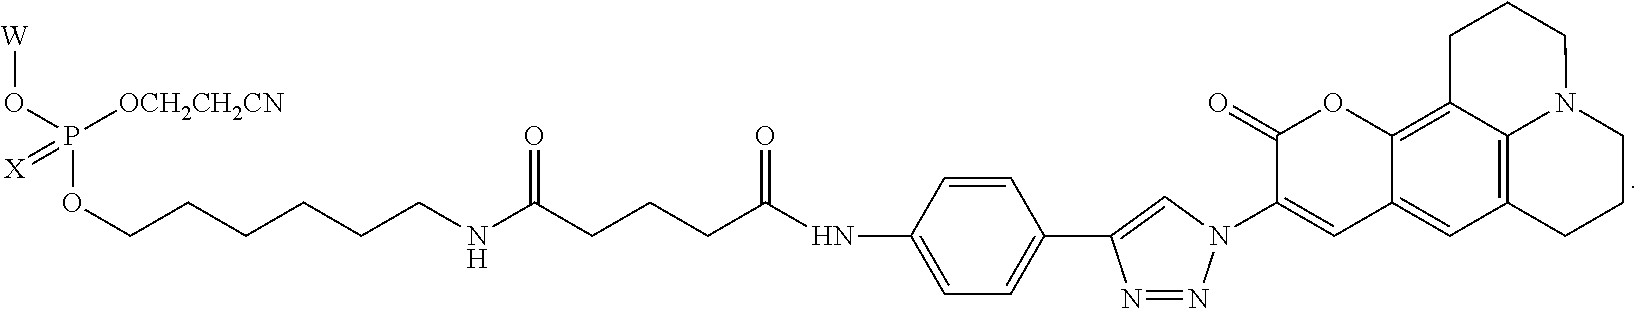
[W]OP(OCCCCCCNC(CCCC(NC1=CC=C(C2=CN(C3=CC4=CC5=C6C(=C4OC3=O)CCCN6CCC5)N=N2)C=C1)=O)=O)([OCH2CH2CN])=[X]
